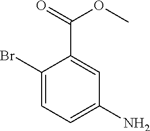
C1(Br)=CC=C(N)C=C1C(=O)OC
